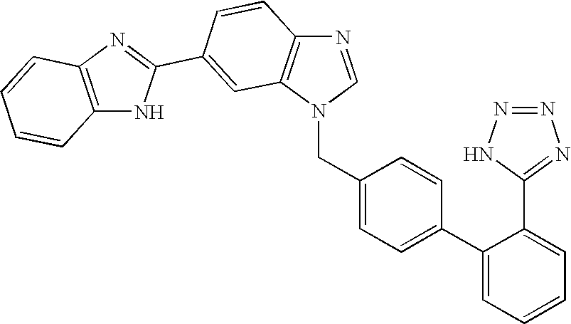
N1=CN(CC2=CC=C(C3=CC=CC=C3C3=NN=NN3)C=C2)C2=C1C=CC(C1=NC3=C(N1)C=CC=C3)=C2
